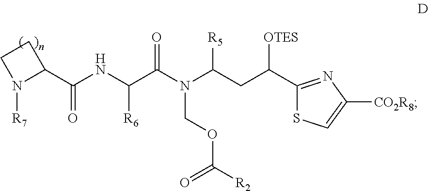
C1(C(NC(C(N(C(CC(C2=NC([CO2R8])=CS2)[OTES])[R5])COC([R2])=O)=O)[R6])=O)CCN1[R7]
